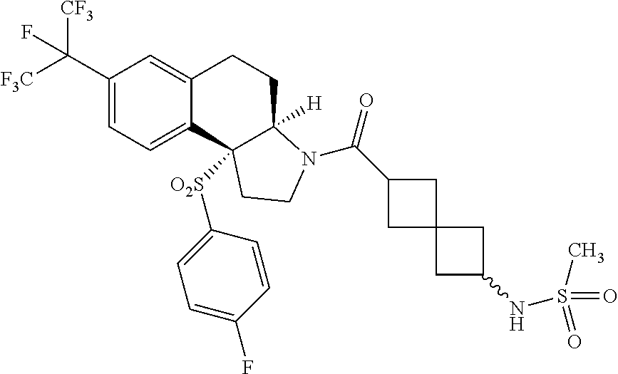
C(C1=CC=C2C(=C1)CCC1([H])C2([O2S]C2=CC=C(F)C=C2)CCN1C(=O)C1CC2(C1)CC(NS(=O)(C)=O)C2)([F3C])([CF3])F
